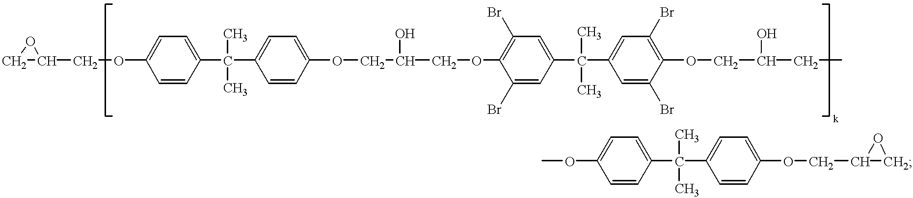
C1C(COC2=CC=C(C(C3=CC=C(OCC(O)COC4=C(Br)C=C(C(C5=CC(Br)=C(OCC(CC)O)C(Br)=C5)(C)C)C=C4Br)C=C3)(C)C)C=C2)O1.C1C(COC2=CC=C(C(C3=CC=C(OC)C=C3)(C)C)C=C2)O1
